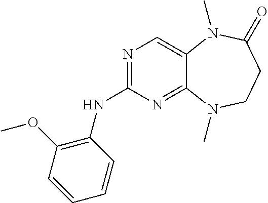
N1=C(NC2=C(OC)C=CC=C2)N=C2C(=C1)N(C)C(=O)CCN2C
